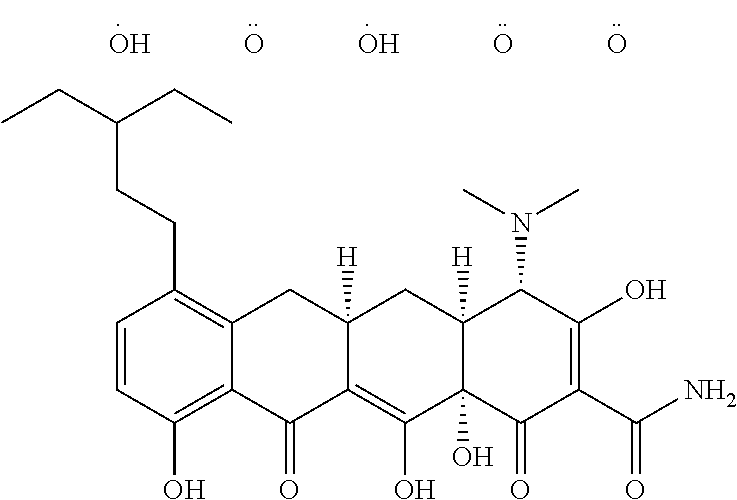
O.O.O.O.O.C1=CC(O)=C2C(=C1CCC(CC)CC)CC1([H])C(=C(O)C3(O)C([H])(C1)C(N(C)C)C(O)=C(C(N)=O)C3=O)C2=O
